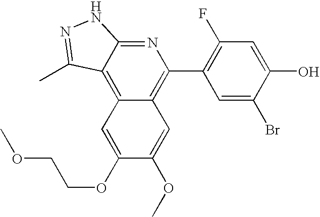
C1=C(O)C(Br)=CC(C2=C3C(=C4C(=N2)NN=C4C)C=C(OCCOC)C(OC)=C3)=C1F
